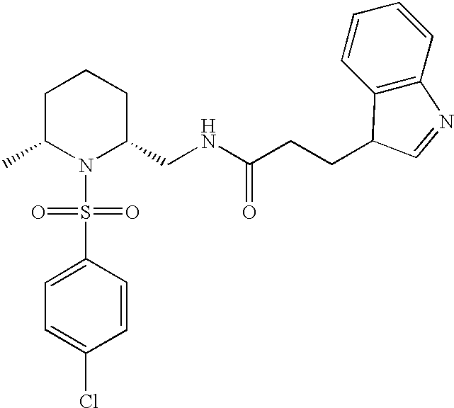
C1(S(N2C(CNC(=O)CCC3C4=C(C=CC=C4)N=C3)CCCC2C)(=O)=O)=CC=C(Cl)C=C1
